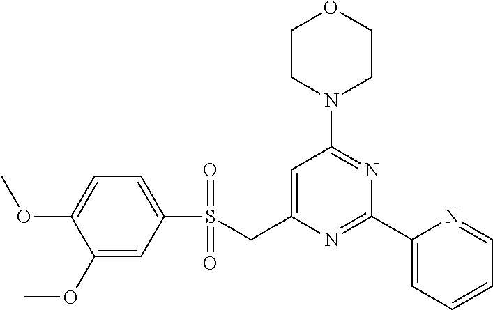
C1CN(C2=NC(C3=CC=CC=N3)=NC(CS(C3=CC=C(OC)C(OC)=C3)(=O)=O)=C2)CCO1
